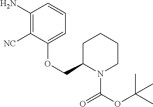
C1(N)=C([NC])C(OCC2N(C(OC(C)(C)C)=O)CCCC2)=CC=C1
